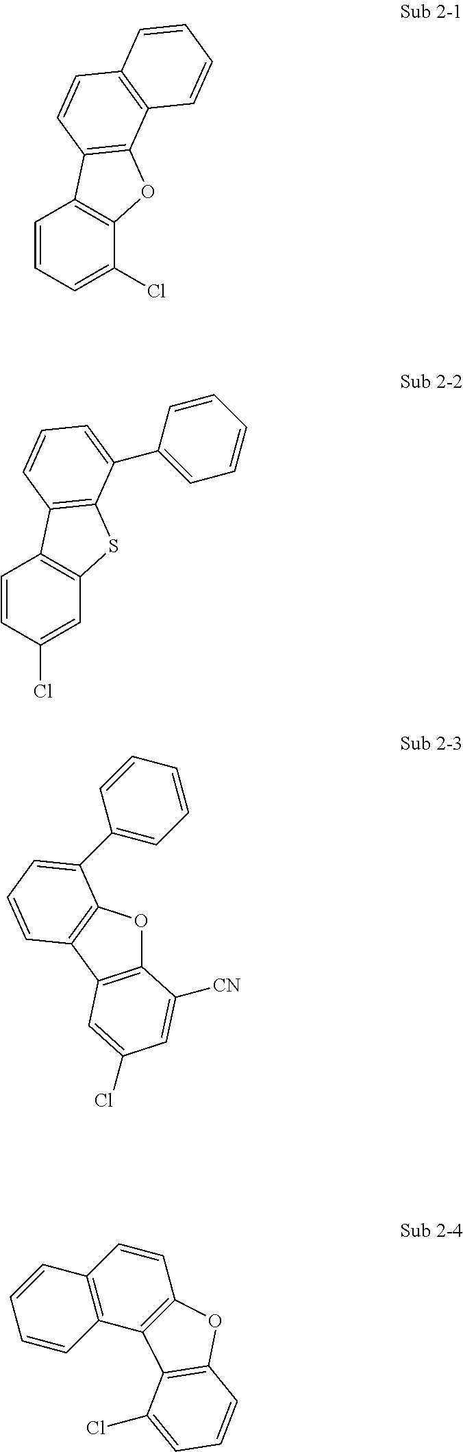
C1=CC=C(Cl)C2=C1C1=C(O2)C2=C(C=C1)C=CC=C2.C1=CC(Cl)=CC2=C1C1=C(S2)C(C2=CC=CC=C2)=CC=C1.C12=C(C3=C(O1)C(C1=CC=CC=C1)=CC=C3)C=C(Cl)C=C2[CN].C1=CC2=C(C3=C1OC1=C3C(Cl)=CC=C1)C=CC=C2
